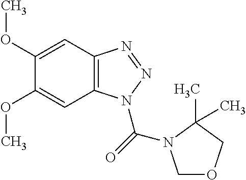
C12=C(N(C(=O)N3COCC3(C)C)N=N1)C=C(OC)C(OC)=C2
